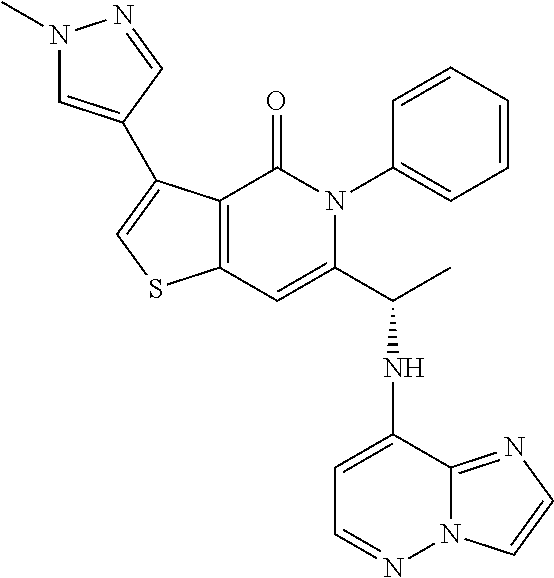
C12=C(C(=O)N(C3=CC=CC=C3)C(C(NC3=CC=NN4C3=NC=C4)C)=C1)C(C1=CN(C)N=C1)=CS2
